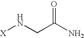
[X]NCC(N)=O
